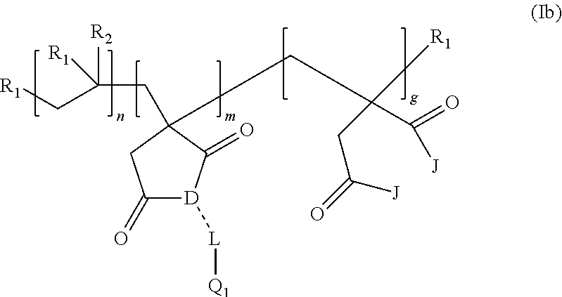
C1(=O)[D]([L][Q1])C(=O)C(CC(CC(=O)[J])(C(=O)[J])[R1])(CC([R2])(C[R1])[R1])C1
